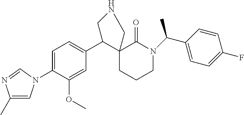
C1=C(N2C=C(C)N=C2)C(OC)=CC(C2C3(CCCN(C(C)C4=CC=C(F)C=C4)C3=O)CNC2)=C1
